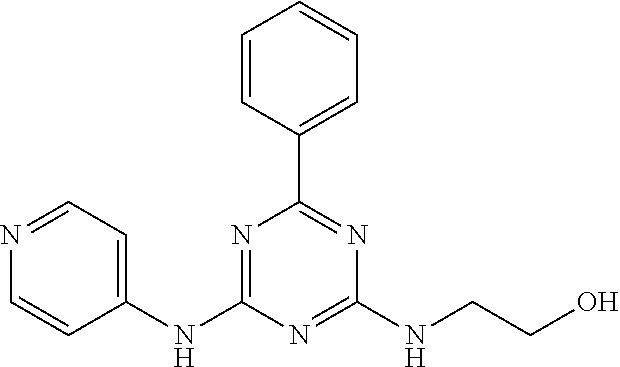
C1(NC2=NC(C3=CC=CC=C3)=NC(NCCO)=N2)=CC=NC=C1
